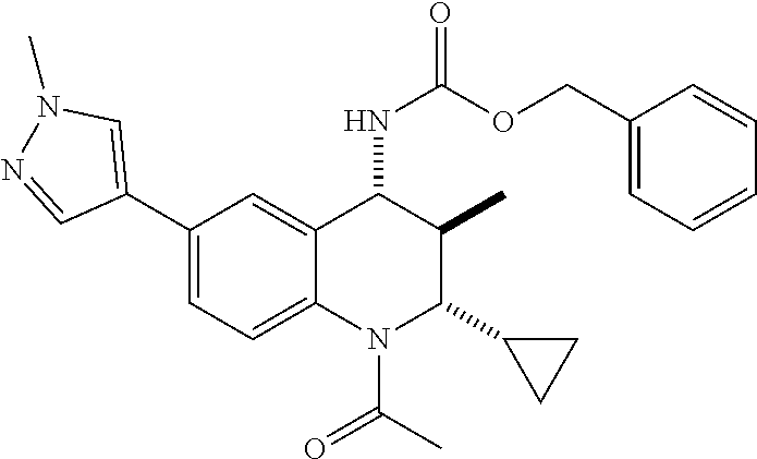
C1(C2=CN(C)N=C2)=CC=C2C(=C1)C(NC(=O)OCC1=CC=CC=C1)C(C)C(C1CC1)N2C(C)=O
